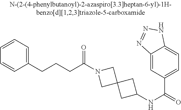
C1(CCCC(N2CC3(C2)CC(NC(=O)C2=CC=C4C(=C2)N=NN4)C3)=O)=CC=CC=C1
